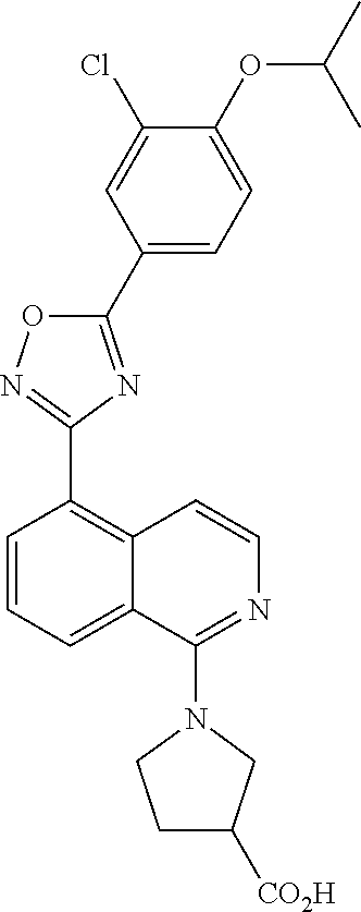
C1(Cl)=CC(C2=NC(C3=C4C(=CC=C3)C(N3CCC([CO2H])C3)=NC=C4)=NO2)=CC=C1OC(C)C
